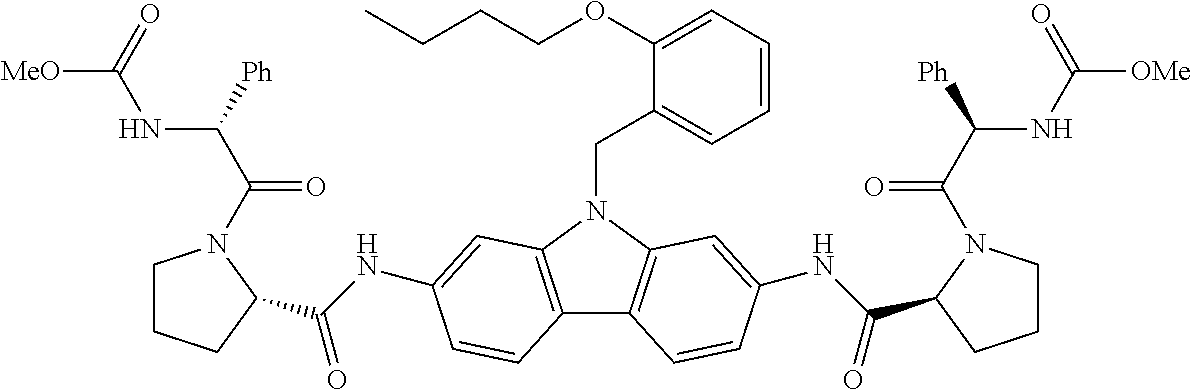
C1CCC(C(NC2=CC3=C(C4=C(N3CC3=CC=CC=C3OCCCC)C=C(NC(C3CCCN3C(C(NC([OMe])=O)[Ph])=O)=O)C=C4)C=C2)=O)N1C(C(NC([MeO])=O)[Ph])=O
